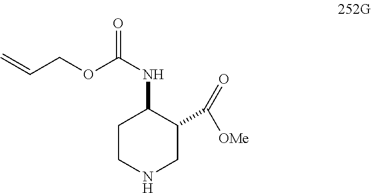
C1CNCC(C([OMe])=O)C1NC(=O)OCC=C
